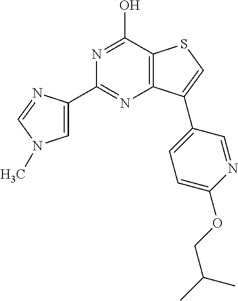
C1(C2=CN(C)C=N2)=NC2=C(C(O)=N1)SC=C2C1=CC=C(OCC(C)C)N=C1
